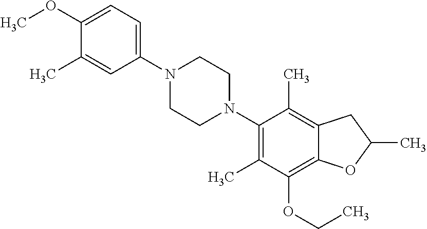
C1(OC)=CC=C(N2CCN(C3=C(C)C(OCC)=C4C(=C3C)CC(C)O4)CC2)C=C1C
